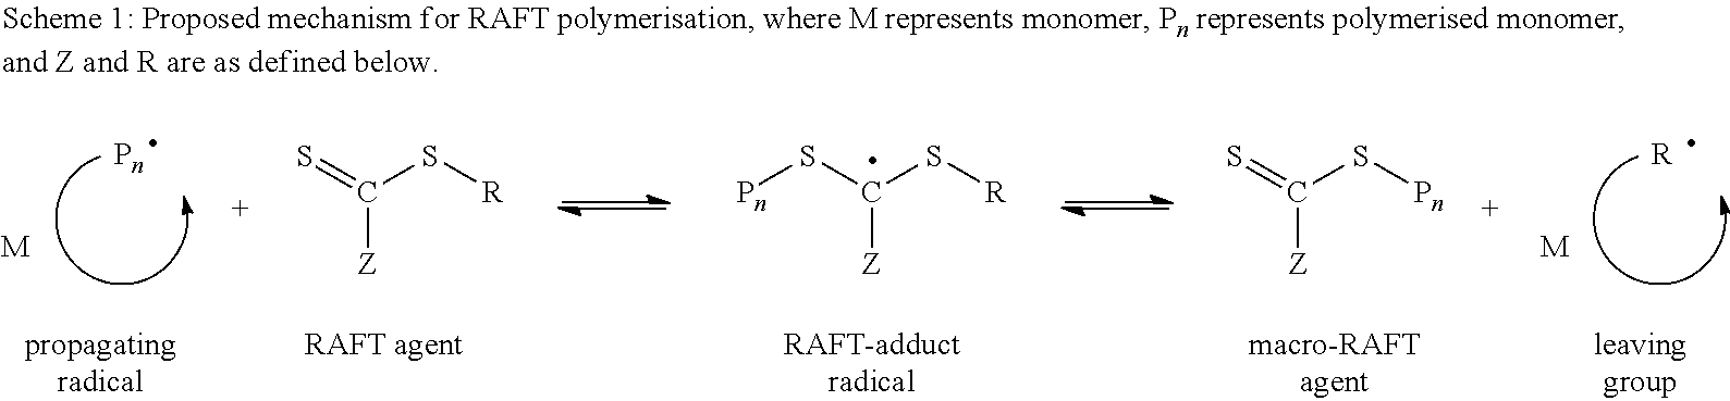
[M].S=C(S[R])[Z].S(C(S[R])[Z])[Pn].S=C(S[Pn])[Z].[M].[R]
